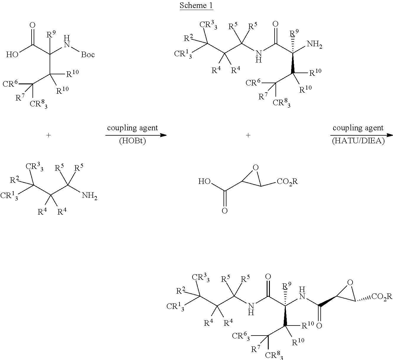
[(HOBt)].OC(C(N[Boc])(C(C([CR83])([CR6])[R7])([R10])[R10])[R9])=O.NC(C(C([CR13])([CR33])[R2])([R4])[R4])([R5])[R5].N(C(C(N)(C(C([CR83])([CR6])[R7])([R10])[R10])[R9])=O)C(C(C([CR13])([CR33])[R2])([R4])[R4])([R5])[R5].OC(C1C([CO2R])O1)=O.[(HATU/DIEA)].N(C(C(NC(C1C([CO2R])O1)=O)(C(C([CR83])([CR63])[R7])([R10])[R10])[R9])=O)C(C(C([CR13])([CR33])[R2])([R4])[R4])([R5])[R5]
